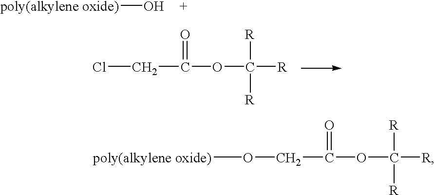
[poly(alkylene oxide)]O.C(Cl)C(OC([R])([R])[R])=O.C(O[poly(alkylene oxide)])C(OC([R])([R])[R])=O
